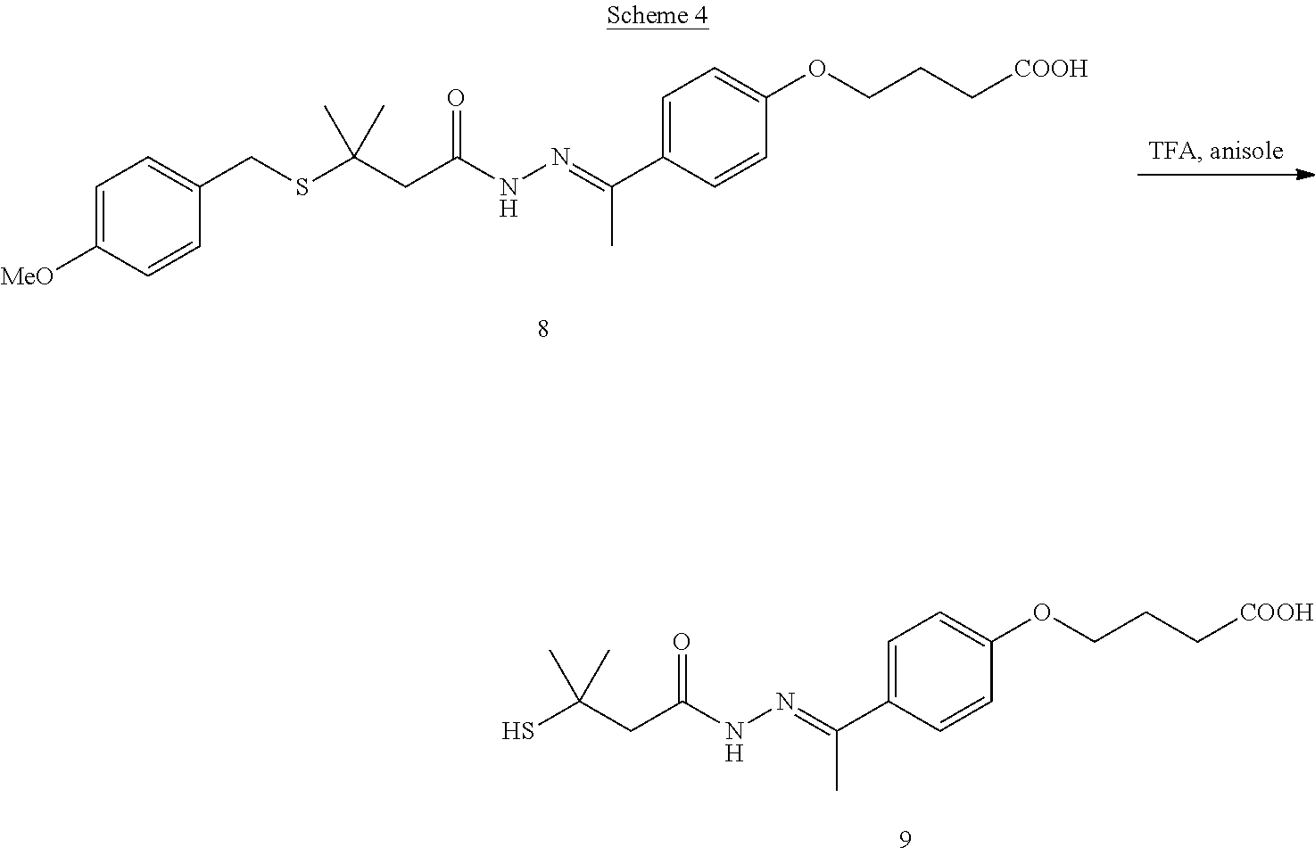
C1=C([MeO])C=CC(CSC(CC(NN=C(C2=CC=C(OCCC[COOH])C=C2)C)=O)(C)C)=C1.SC(CC(NN=C(C1=CC=C(OCCC[COOH])C=C1)C)=O)(C)C
